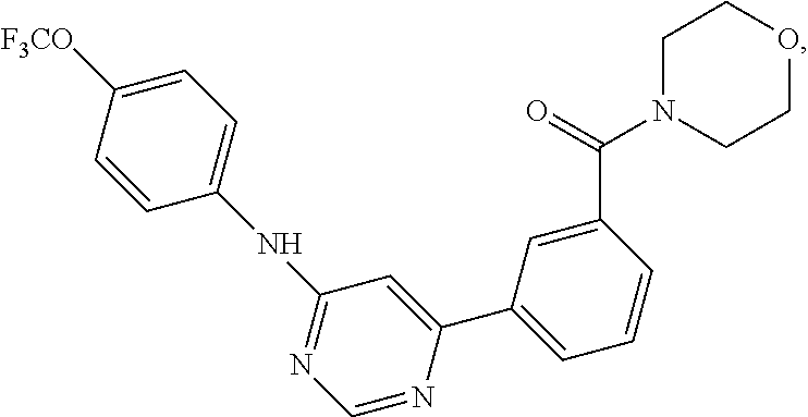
C1([F3CO])=CC=C(NC2=NC=NC(C3=CC=CC(C(=O)N4CCOCC4)=C3)=C2)C=C1
